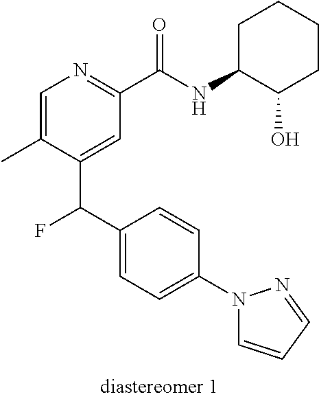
C1=C(C)C(C(C2=CC=C(N3C=CC=N3)C=C2)F)=CC(C(NC2C(O)CCCC2)=O)=N1
